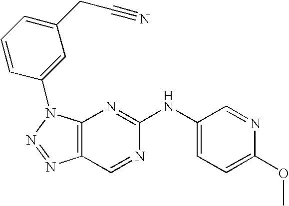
C12=C(N(C3=CC(CC#N)=CC=C3)N=N1)N=C(NC1=CC=C(OC)N=C1)N=C2
